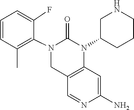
N1=CC2=C(C=C1N)N(C1CCCNC1)C(=O)N(C1=C(C)C=CC=C1F)C2
